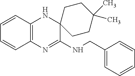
C1=CC2=C(C=C1)N=C(NCC1=CC=CC=C1)C1(N2)CCC(C)(C)CC1
